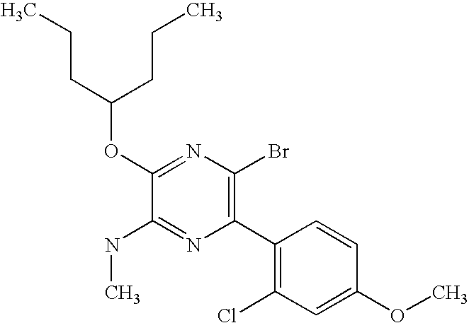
CCCC(OC1=NC(Br)=C(C2=C(Cl)C=C(OC)C=C2)N=C1NC)CCC
